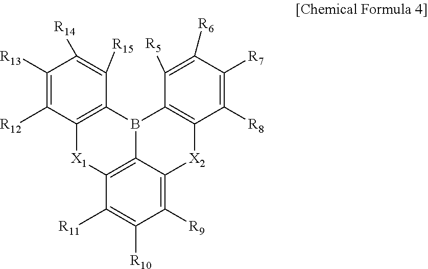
C1([R9])=C2C3=C(C([R11])=C1[R10])[X1]C1=C(B3C3=C([X2]2)C([R8])=C([R7])C([R6])=C3[R5])C([R15])=C([R14])C([R13])=C1[R12]
